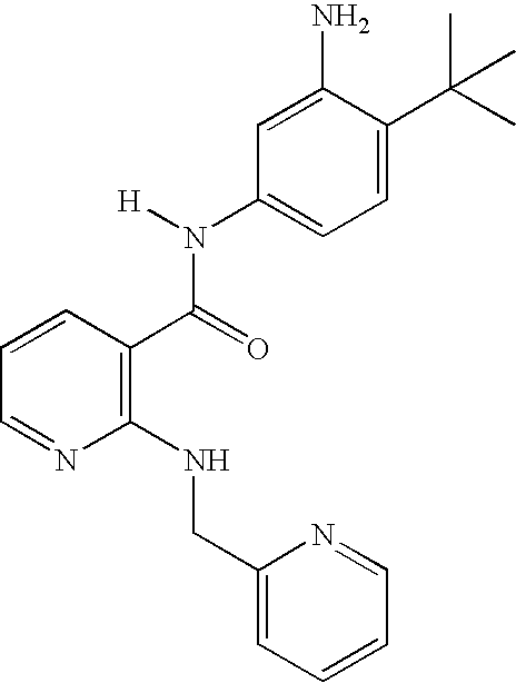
C1(NCC2=CC=CC=N2)=C(C(=O)N(C2=CC=C(C(C)(C)C)C(N)=C2)[H])C=CC=N1
